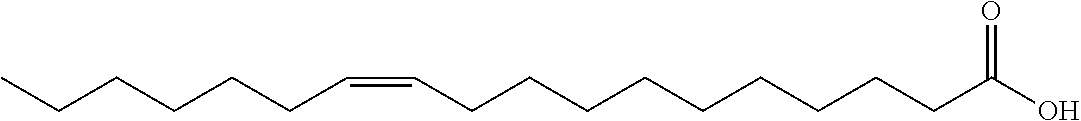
CCCCCCC=CCCCCCCCCCC(O)=O
